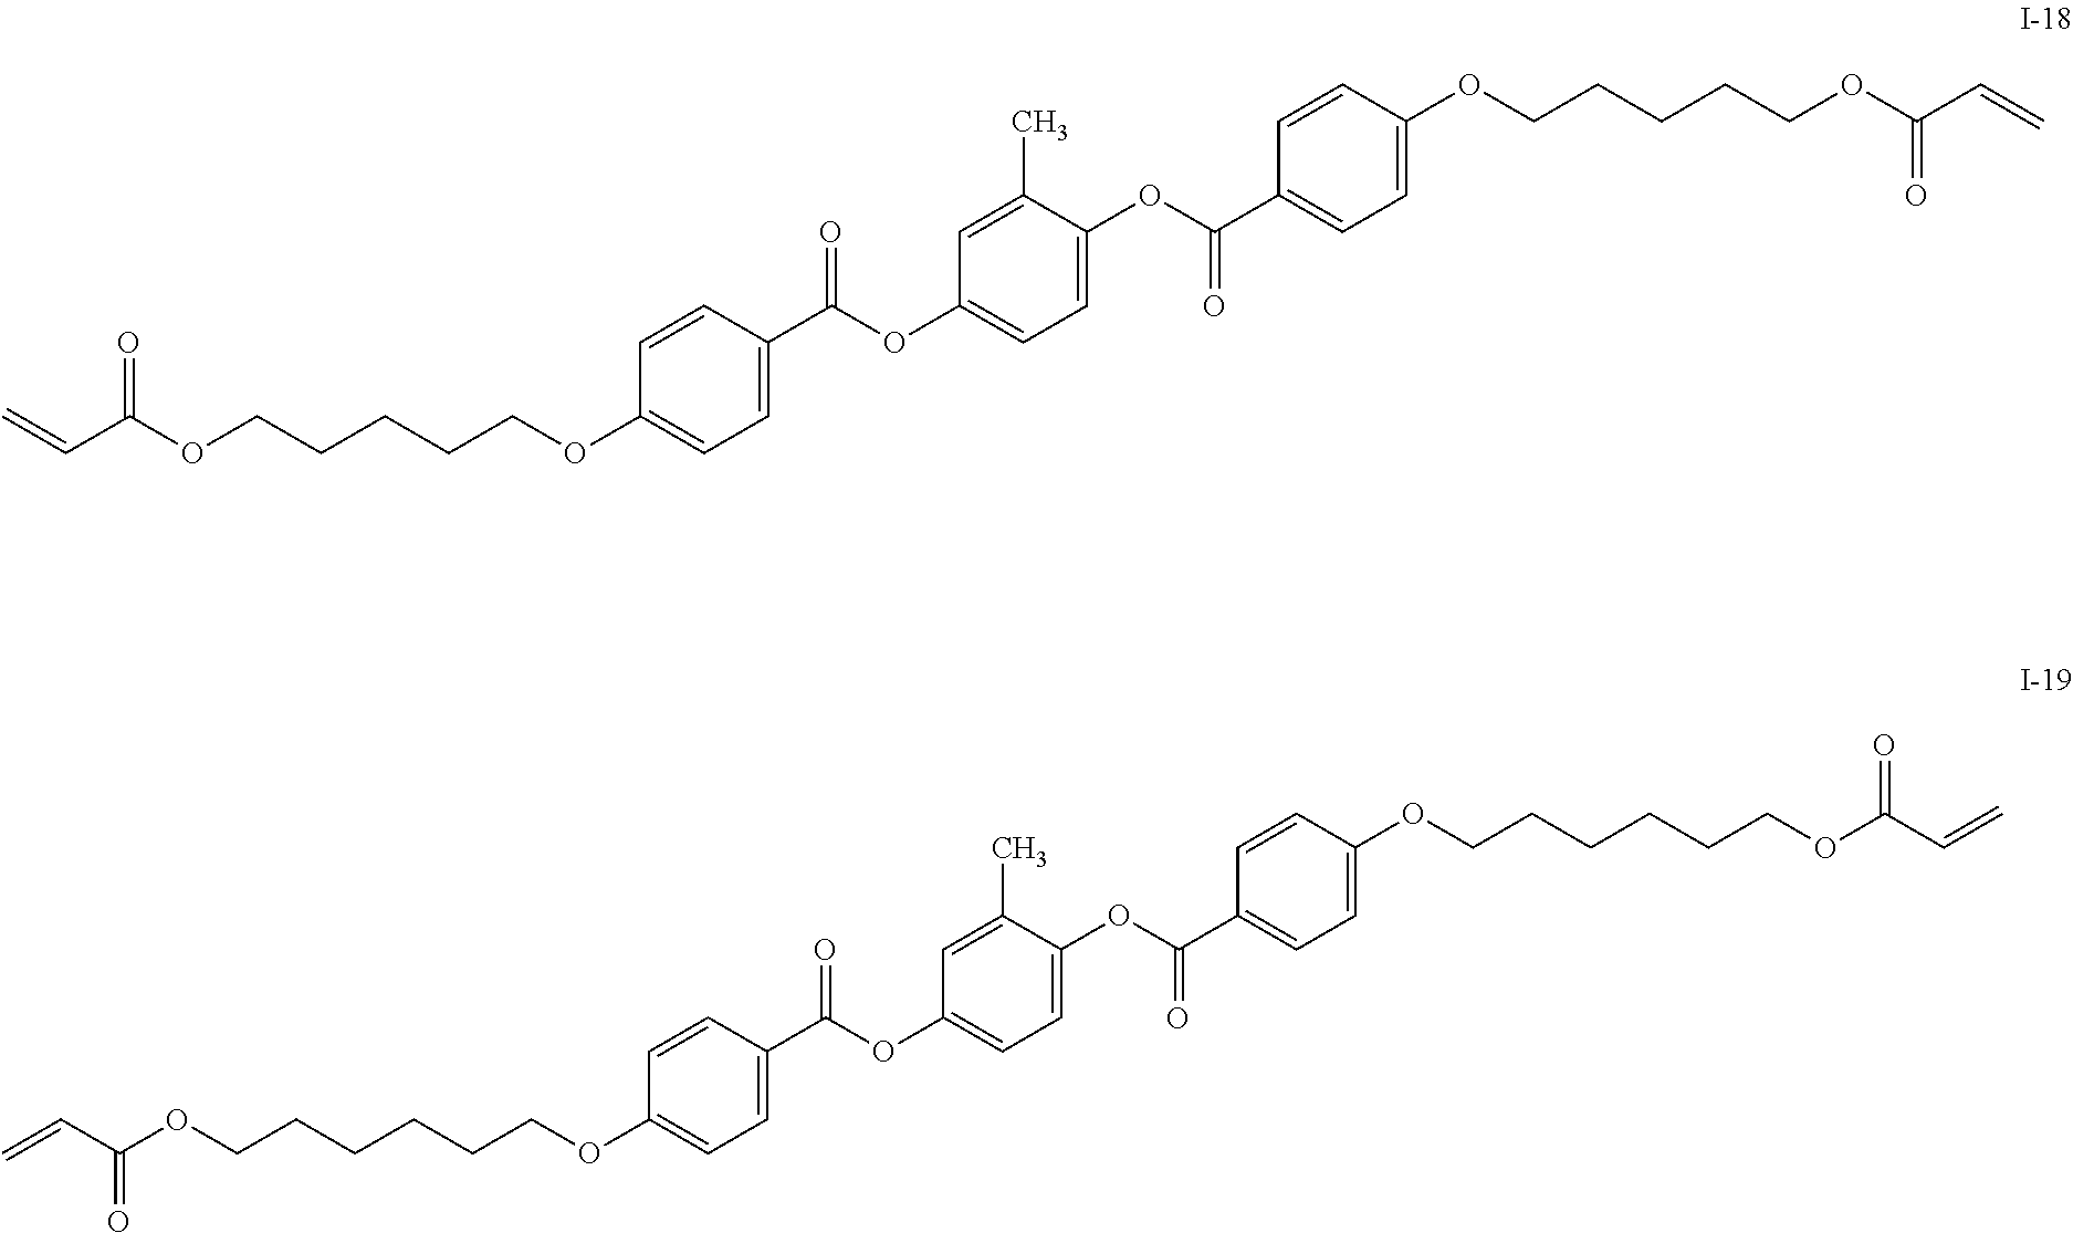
C=CC(OCCCCCOC1=CC=C(C(OC2=CC=C(OC(C3=CC=C(OCCCCCOC(C=C)=O)C=C3)=O)C(C)=C2)=O)C=C1)=O.C(OCCCCCCOC1=CC=C(C(OC2=CC=C(OC(C3=CC=C(OCCCCCCOC(C=C)=O)C=C3)=O)C(C)=C2)=O)C=C1)(C=C)=O
